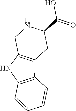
C12=C(C=CC=C1)NC1=C2CC(C(O)=O)NC1
